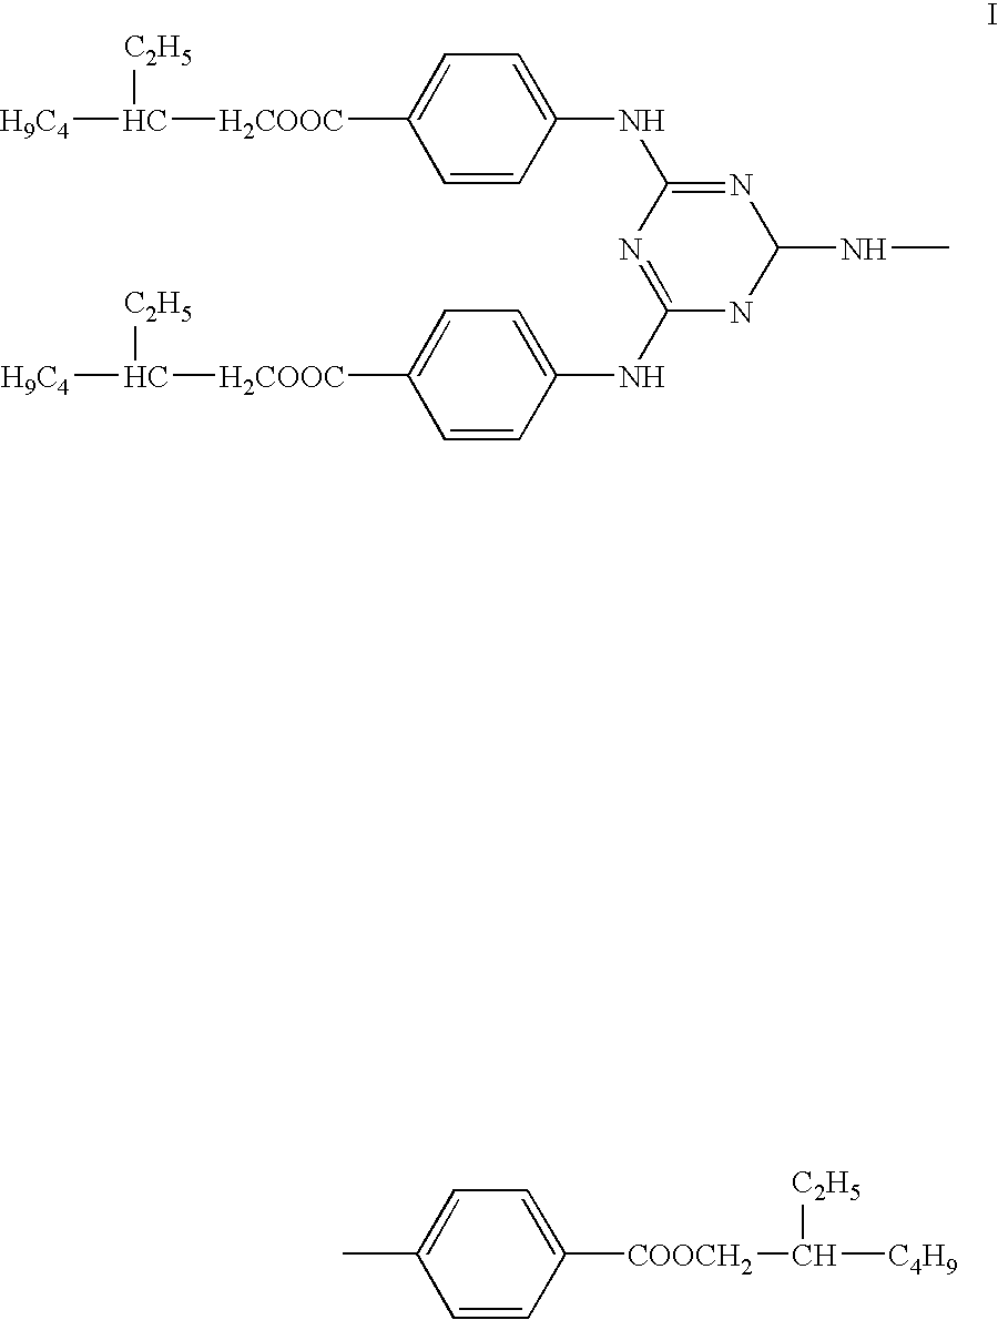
[H9C4]C([H2COOC]C1=CC=C(NC2=NC(NC)NC(NC3=CC=C([H2COOC]C([H9C4])[C2H5])C=C3)=N2)C=C1)[C2H5].C1(C)=CC=C([COOCH2]C([C4H9])[C2H5])C=C1
